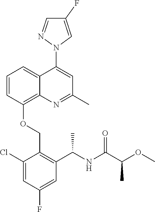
C1=CC(OCC2=C(C(NC(C(OC)C)=O)C)C=C(F)C=C2Cl)=C2C(=C1)C(N1C=C(F)C=N1)=CC(C)=N2
